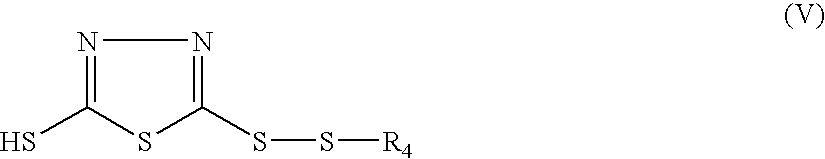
N1=C(S)SC(SS[R4])=N1
